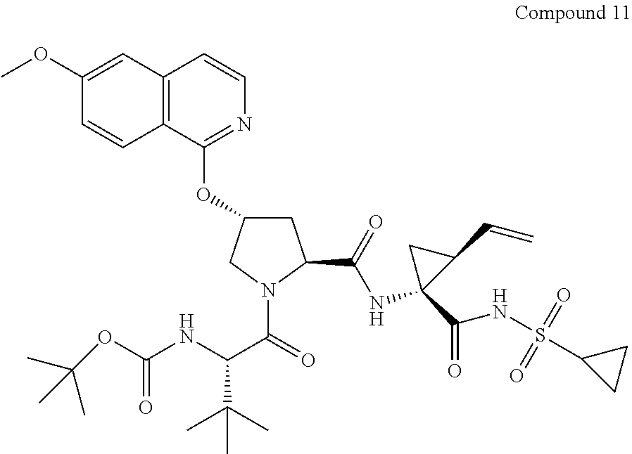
C12=C(C(OC3CC(C(NC4(C(NS(C5CC5)(=O)=O)=O)C(C=C)C4)=O)N(C(=O)C(NC(OC(C)(C)C)=O)C(C)(C)C)C3)=NC=C1)C=CC(OC)=C2
